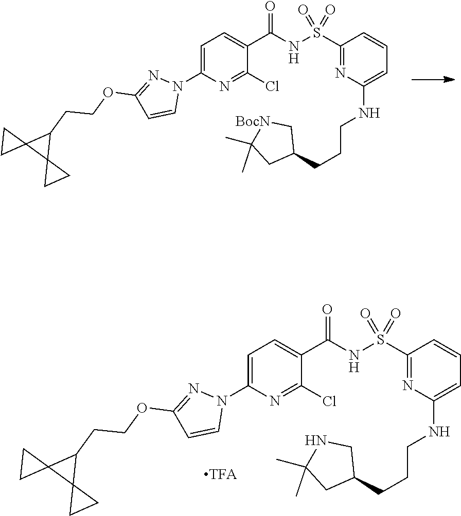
C1=C(N2N=C(OCCC3C4(C35CC5)CC4)C=C2)N=C(Cl)C(C(NS(C2=NC(NCCCC3C[BocN]C(C)(C)C3)=CC=C2)(=O)=O)=O)=C1.C1=C(N2N=C(OCCC3C4(C35CC5)CC4)C=C2)N=C(Cl)C(C(NS(C2=NC(NCCCC3CNC(C)(C)C3)=CC=C2)(=O)=O)=O)=C1
